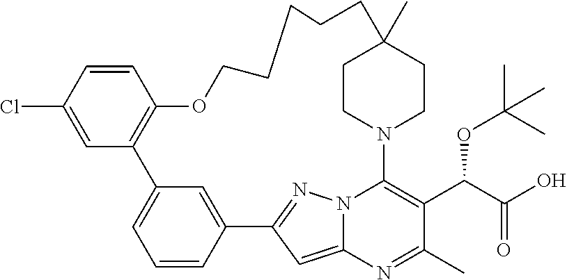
C1=CC2=CC(=C1)C1=C(C=CC(Cl)=C1)OCCCCCC1(C)CCN(C3=C(C(C(=O)O)OC(C)(C)C)C(C)=NC4=CC2=NN43)CC1
